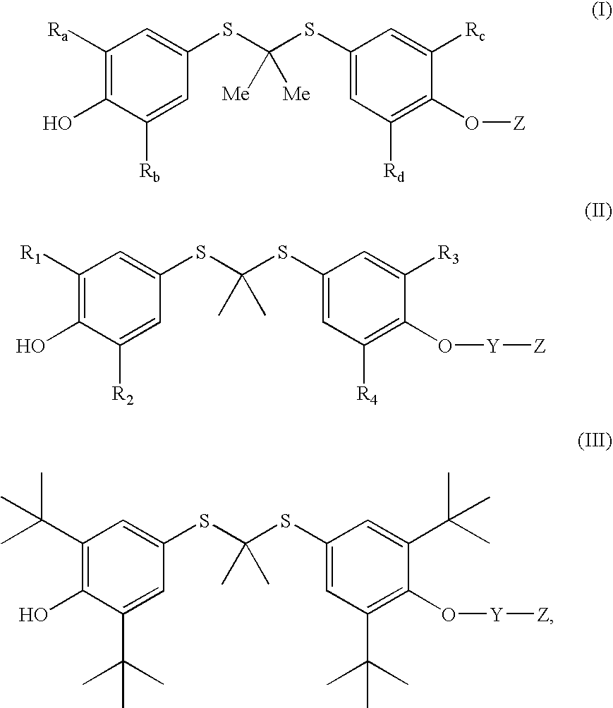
C1([Ra])=C(O)C([Rb])=CC(SC(SC2=CC([Rd])=C(O[Z])C([Rc])=C2)([Me])[Me])=C1.C1([R1])=C(O)C([R2])=CC(SC(SC2=CC([R4])=C(O[Y][Z])C([R3])=C2)(C)C)=C1.C1(C(C)(C)C)=C(O)C(C(C)(C)C)=CC(SC(SC2=CC(C(C)(C)C)=C(O[Y][Z])C(C(C)(C)C)=C2)(C)C)=C1
